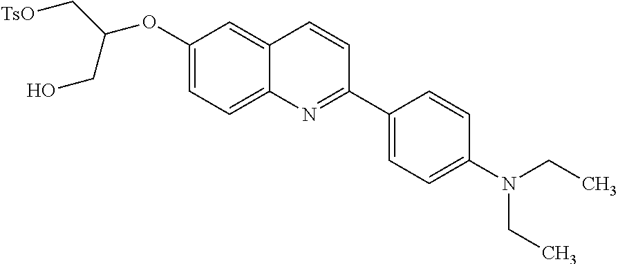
C1(OC(C[TsO])CO)=CC=C2C(=C1)C=CC(C1=CC=C(N(CC)CC)C=C1)=N2
